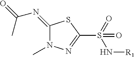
C1(=NC(=O)C)N(C)N=C(S(=O)(N[R1])=O)S1
